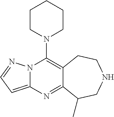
N1(C2=C3C(=NC4=CC=NN24)C(C)CNCC3)CCCCC1
